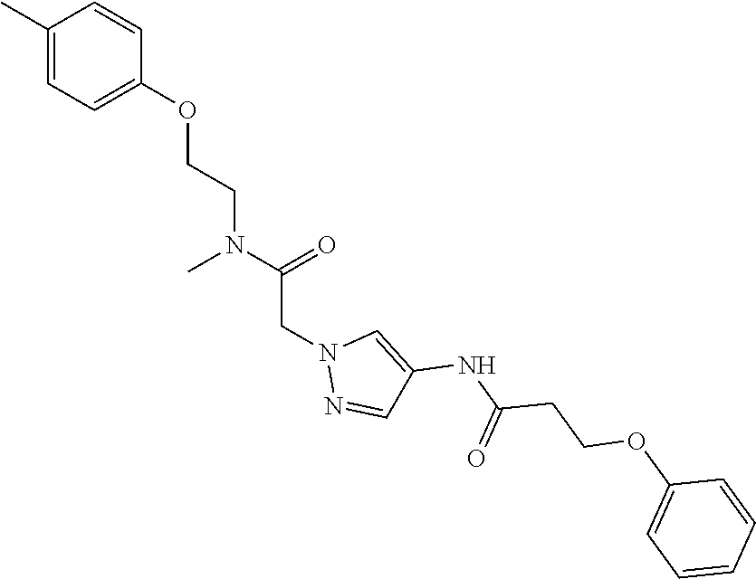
C1(C)=CC=C(OCCN(C(CN2N=CC(NC(CCOC3=CC=CC=C3)=O)=C2)=O)C)C=C1
